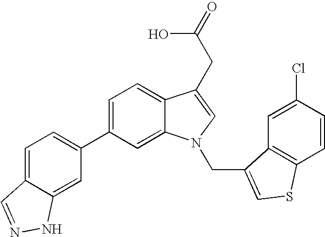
C1=C2C(=CC=C1C1=CC=C3C(=C1)NN=C3)C(CC(=O)O)=CN2CC1=CSC2=C1C=C(Cl)C=C2
